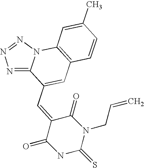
N1=C2N(N=N1)C1=C(C=C2C=C2C(=O)NC(=S)N(CC=C)C2=O)C=CC(C)=C1
